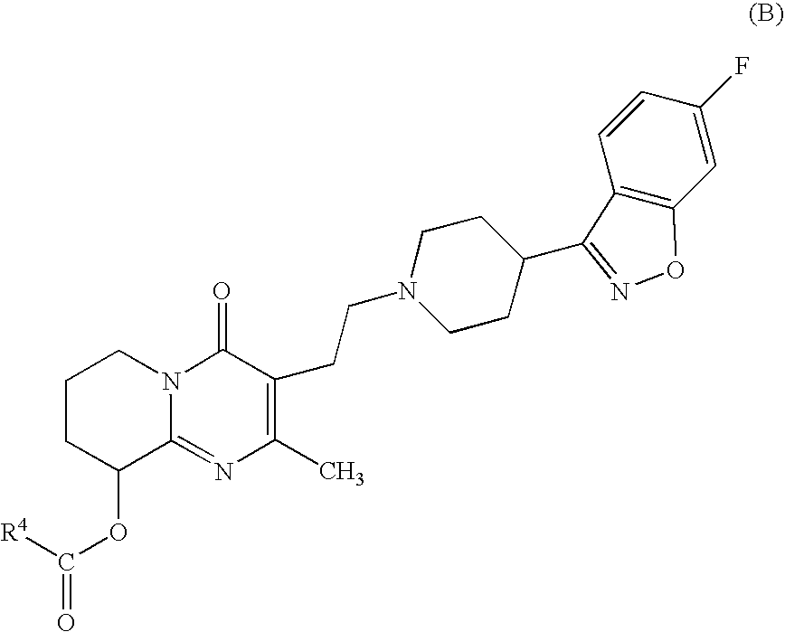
C12=C(C=C(F)C=C1)ON=C2C1CCN(CCC2=C(C)N=C3C(OC([R4])=O)CCCN3C2=O)CC1
